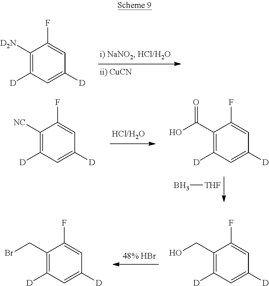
C1([D2N])=C([D])C=C([D])C=C1F.B[THF].C1(C(O)=O)=C([D])C=C([D])C=C1F.C1([NC])=C([D])C=C([D])C=C1F.C1(CBr)=C([D])C=C([D])C=C1F.C1(CO)=C([D])C=C([D])C=C1F
